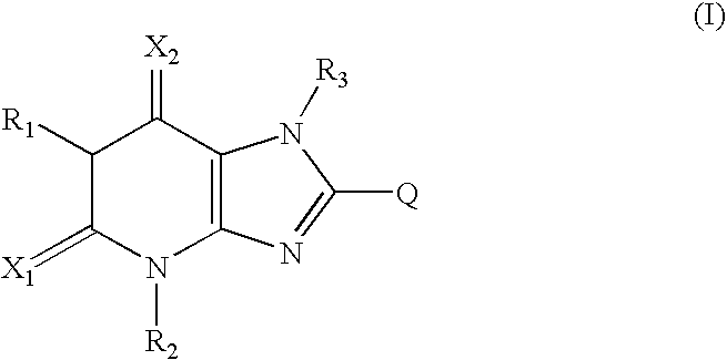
C1([R1])C(=[X1])N([R2])C2=C(C1=[X2])N([R3])C([Q])=N2
